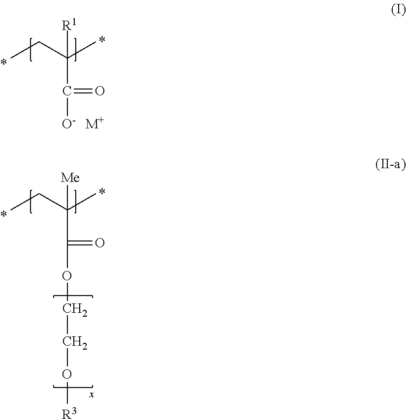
CCC(C)(C([O-])=O)[R1].[M+].CCC(C)(C(OCCO[R3])=O)[Me]
